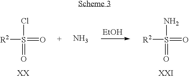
ClS(=O)(=O)[R2].NS(=O)(=O)[R2].[EtOH].N
